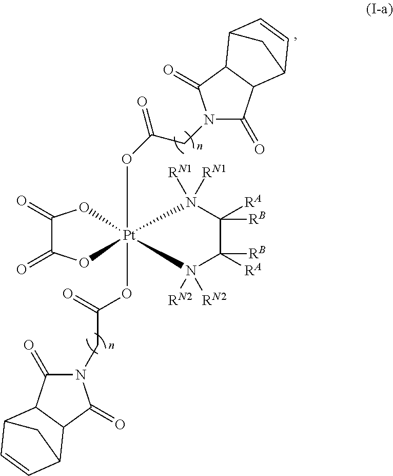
O([Pt]12(OC(=O)CN3C(=O)C4C(C3=O)C3C=CC4C3)(OC(=O)C(=O)O1)N([RN2])([RN2])C([RA])([RB])C([RB])([RA])N2([RN1])[RN1])C(CN1C(=O)C2C(C1=O)C1C=CC2C1)=O
